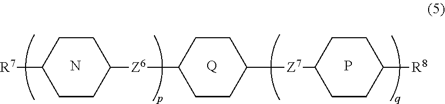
[R7]C1CCC([Z6]C2CCC([Z7]C3CCC([R8])CC3)CC2)CC1.N.[Q].P
